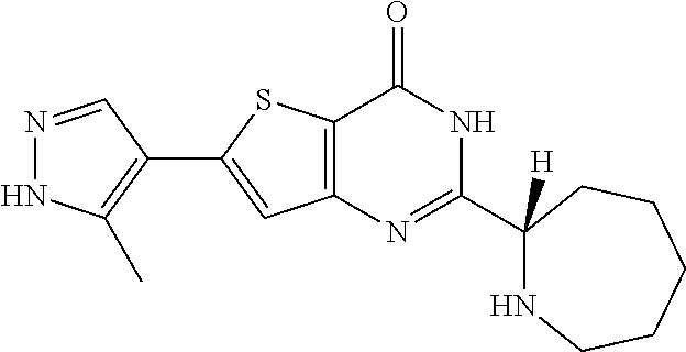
N1=CC(C2=CC3=C(S2)C(=O)NC(C2([H])NCCCCC2)=N3)=C(C)N1
